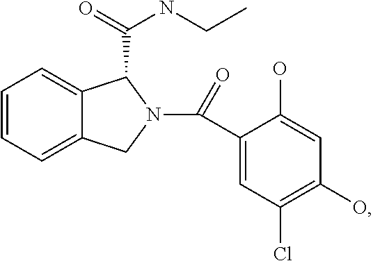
C1=CC=C2C(=C1)C(C(=O)NCC)N(C(=O)C1=CC(Cl)=C(O)C=C1O)C2
